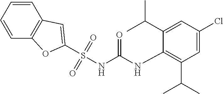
S(NC(NC1=C(C(C)C)C=C(Cl)C=C1C(C)C)=O)(=O)(=O)C1=CC2=C(C=CC=C2)O1
